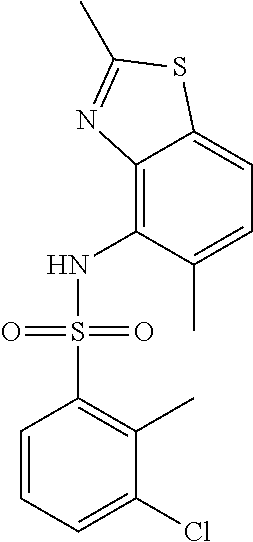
C12=C(NS(=O)(=O)C3=C(C)C(Cl)=CC=C3)C(C)=CC=C1SC(C)=N2
